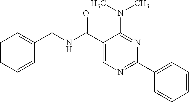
C1(C(NCC2=CC=CC=C2)=O)=CN=C(C2=CC=CC=C2)N=C1N(C)C
